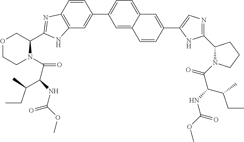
C12=C(C=CC(C3=CC=C4C(=C3)C=CC(C3=CN=C(C5N(C(C(NC(OC)=O)C(CC)C)=O)CCC5)N3)=C4)=C1)N=C(C1COCCN1C(C(NC(OC)=O)C(CC)C)=O)N2
